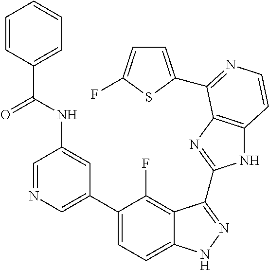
C1=C(C2=CC=C3C(=C2F)C(C2=NC4=C(N2)C=CN=C4C2=CC=C(F)S2)=NN3)C=C(NC(C2=CC=CC=C2)=O)C=N1
